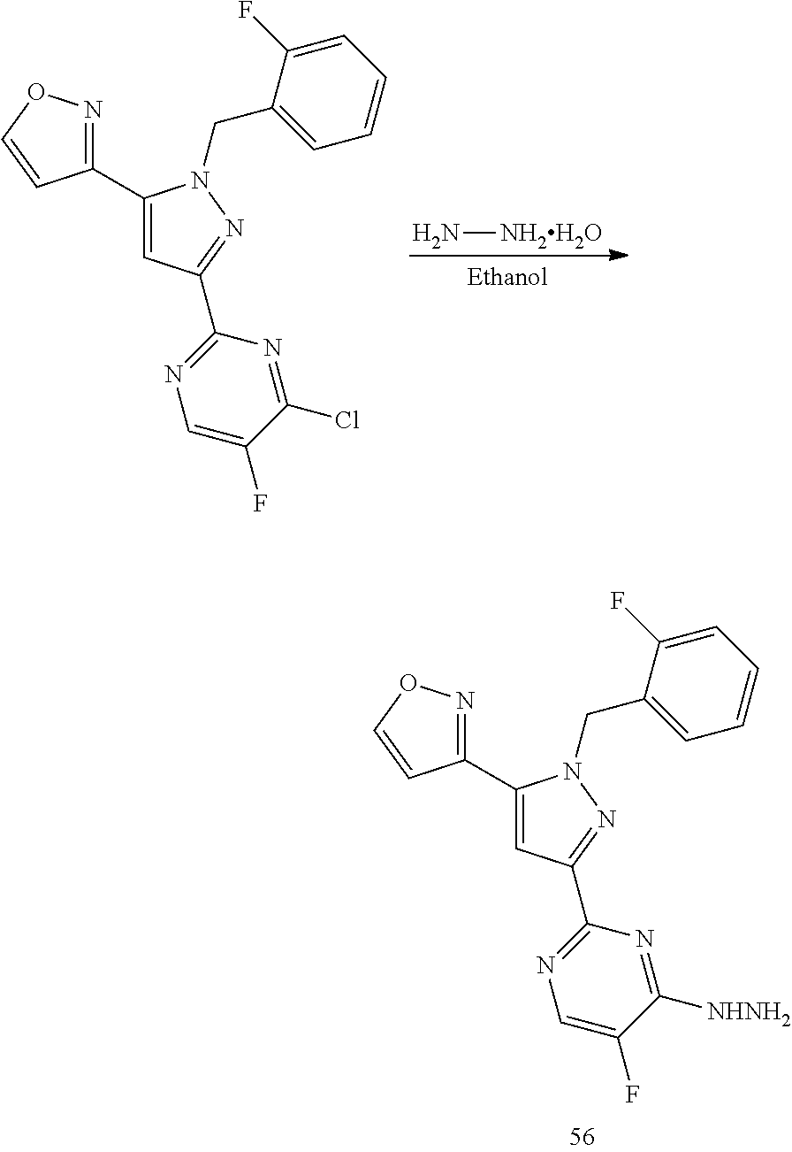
N[NH2H2O].C1(C2=NOC=C2)=CC(C2=NC=C(F)C(Cl)=N2)=NN1CC1=CC=CC=C1F.C1(C2=NOC=C2)=CC(C2=NC=C(F)C([NHNH2])=N2)=NN1CC1=CC=CC=C1F
